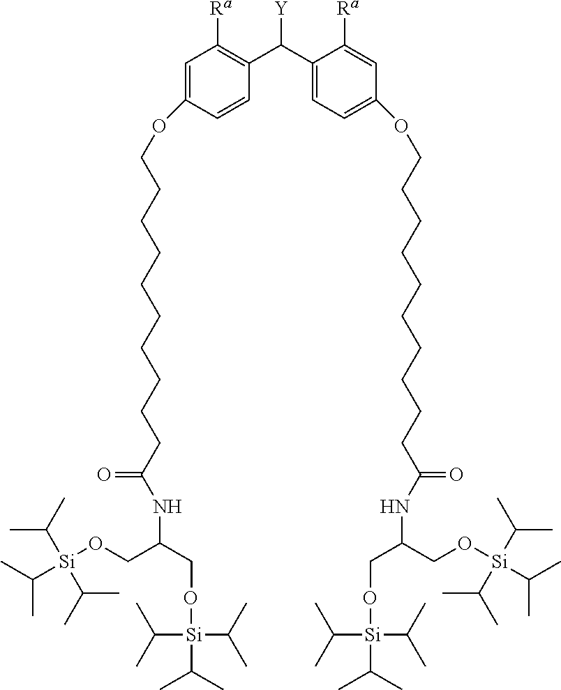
O(C1=CC([Ra])=C(C(C2=CC=C(OCCCCCCCCCCC(NC(CO[Si](C(C)C)(C(C)C)C(C)C)CO[Si](C(C)C)(C(C)C)C(C)C)=O)C=C2[Ra])[Y])C=C1)CCCCCCCCCCC(NC(CO[Si](C(C)C)(C(C)C)C(C)C)CO[Si](C(C)C)(C(C)C)C(C)C)=O
